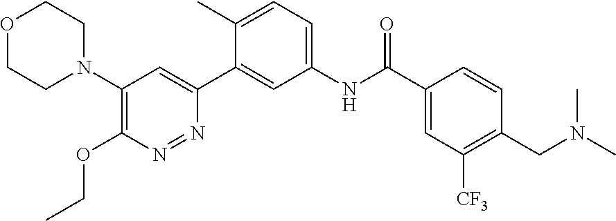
C1(N2CCOCC2)=C(OCC)N=NC(C2=CC(NC(C3=CC([CF3])=C(CN(C)C)C=C3)=O)=CC=C2C)=C1
